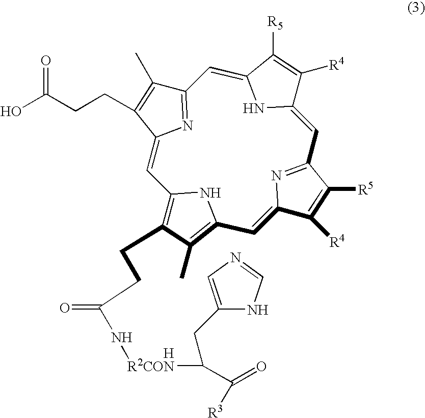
[H].C1=C2N=C(C(C)=C2CCC(O)=O)C=C2NC(=CC3=NC(=CC4=C(C)C(CCC(N[R2CON]C(CC5=CN=CN5)C(=O)[R3])=O)=C1N4)C([R4])=C3[R5])C([R4])=C2[R5]
